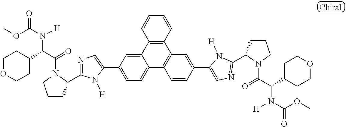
C1(C2=CC=C3C(=C2)C2=C(C4=C3C=CC(C3=CN=C(C5CCCN5C(=O)C(C5CCOCC5)N([H])C(OC)=O)N3[H])=C4)C=CC=C2)=CN=C(C2CCCN2C(C(C2CCOCC2)N(C(OC)=O)[H])=O)N1[H]
